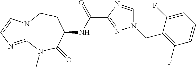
N12C(=NC=C1)N(C)C(=O)C(NC(C1=NN(CC3=C(F)C=CC=C3F)C=N1)=O)CC2
